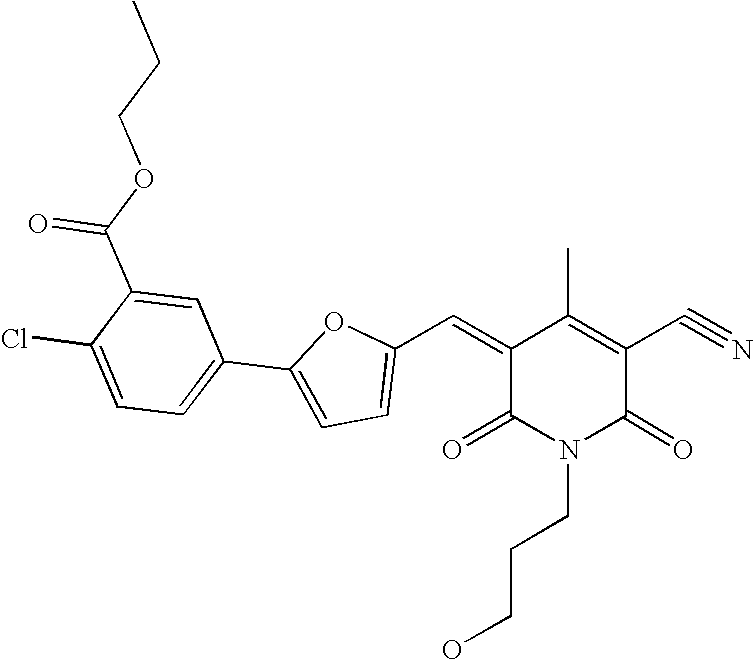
CCCOC(C1=CC(C2=CC=C(C=C3C(C)=C(C#N)C(=O)N(CCCO)C3=O)O2)=CC=C1Cl)=O
